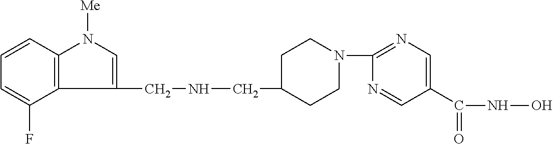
C1(CNCC2CCN(C3=NC=C(C(NO)=O)C=N3)CC2)=CN([Me])C2=C1C(F)=CC=C2
